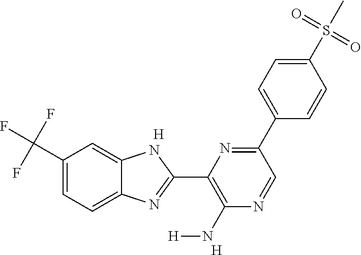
C1(C(F)(F)F)=CC=C2C(=C1)NC(C1=C(N[H])N=CC(C3=CC=C(S(C)(=O)=O)C=C3)=N1)=N2.[H].[H]
